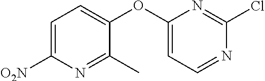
C1=C([O2N])N=C(C)C(OC2=CC=NC(Cl)=N2)=C1
